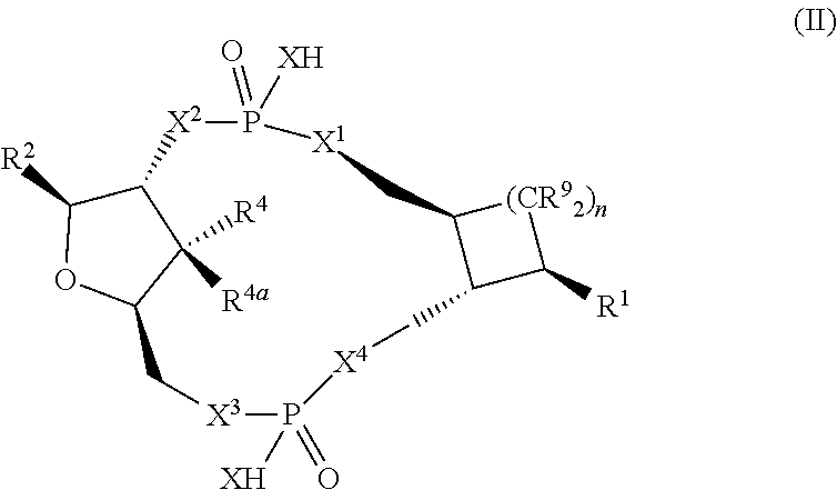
C12C[X3]P([XH])(=O)[X4]CC3C([R1])[(CR92)n]C3C[X1]P(=O)([XH])[X2]C(C1([R4])[R4a])C([R2])O2
